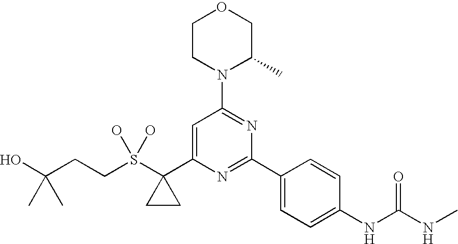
C1CN(C2=NC(C3=CC=C(NC(NC)=O)C=C3)=NC(C3(S(O)(O)CCC(O)(C)C)CC3)=C2)C(C)CO1
